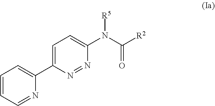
C1=CC=NC(C2=CC=C(N(C([R2])=O)[R5])N=N2)=C1
